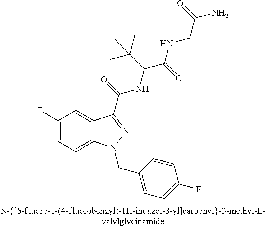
C1(F)=CC=C2C(=C1)C(C(=O)NC(C(NCC(N)=O)=O)C(C)(C)C)=NN2CC1=CC=C(F)C=C1
